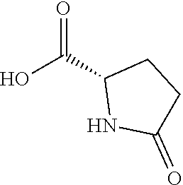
OC(C1NC(=O)CC1)=O
